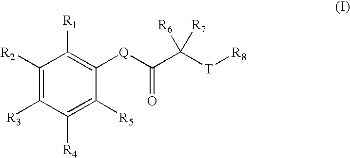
C1([R2])=C([R3])C([R4])=C([R5])C([Q]C(C([T][R8])([R6])[R7])=O)=C1[R1]
